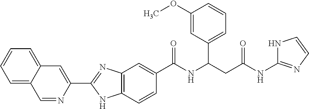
C1=NC(C2=NC3=C(N2)C=CC(C(NC(CC(NC2=NC=CN2)=O)C2=CC=CC(OC)=C2)=O)=C3)=CC2=CC=CC=C12
